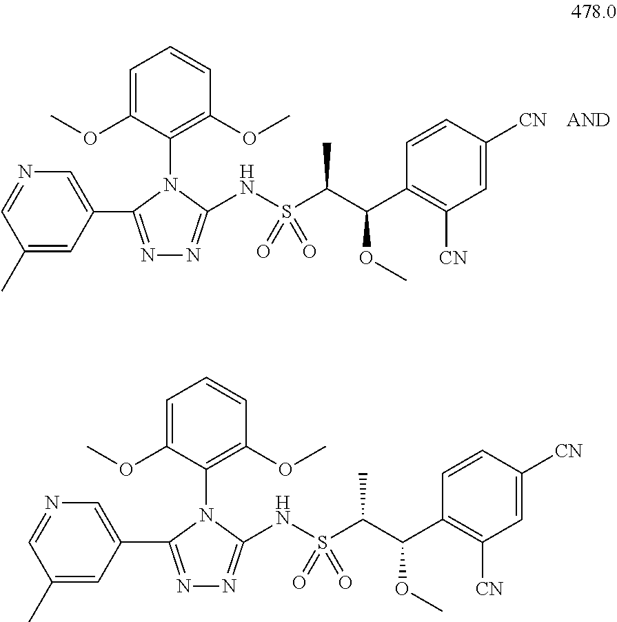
C1=C(OC)C(N2C(C3=CN=CC(C)=C3)=NN=C2NS(C(C(C2=C([CN])C=C([CN])C=C2)OC)C)(=O)=O)=C(OC)C=C1.C1=C(OC)C(N2C(C3=CN=CC(C)=C3)=NN=C2NS(C(C(C2=C([CN])C=C([CN])C=C2)OC)C)(=O)=O)=C(OC)C=C1
